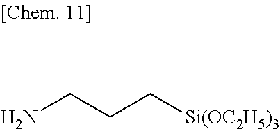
NCCC[Si(OC2H5)3]
